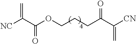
[NC]C(C(OCCCC(=O)C([CN])=C)=O)=C
